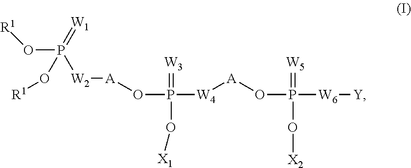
O(P(=[W1])([W2][A]OP([W4][A]OP([W6][Y])(=[W5])O[X2])(=[W3])O[X1])O[R1])[R1]
